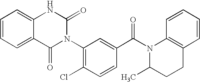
C12=CC=CC=C1NC(=O)N(C1=C(Cl)C=CC(C(N3C4=C(C=CC=C4)CCC3C)=O)=C1)C2=O
